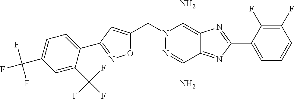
C(N1N=C(N)C2=NC(C3=CC=CC(F)=C3F)=NC2=C1N)C1=CC(C2=CC=C(C(F)(F)F)C=C2C(F)(F)F)=NO1
